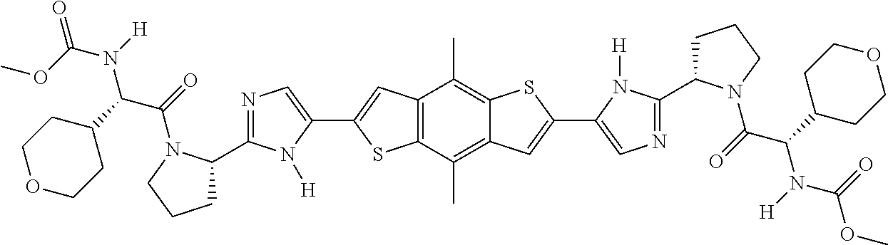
C12=C(C(C)=C3C(=C1C)SC(C1=CN=C(C4CCCN4C(=O)C(C4CCOCC4)N(C(=O)OC)[H])N1[H])=C3)SC(C1=CN=C(C3CCCN3C(=O)C(C3CCOCC3)N(C(OC)=O)[H])N1[H])=C2
